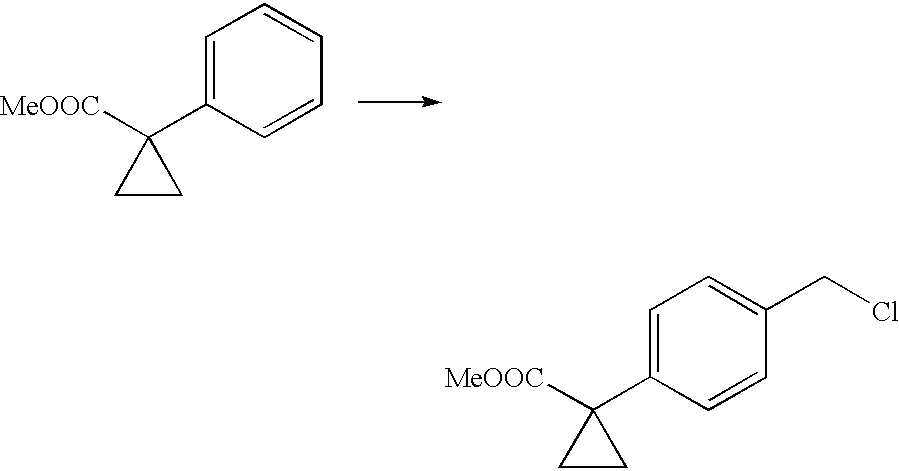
C1=C(C2([MeOOC])CC2)C=CC(CCl)=C1.C1=C(C2([MeOOC])CC2)C=CC=C1
